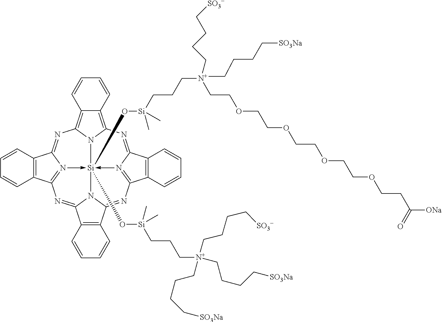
C12=C3N4C(=C1C=CC=C2)N=C1N2->[Si]45(O[Si](CCC[N+](CCCC[SO3Na])(CCCC[SO3-])CCCC[SO3Na])(C)C)(O[Si](CCC[N+](CCCC[SO3-])(CCOCCOCCOCCOCCC([ONa])=O)CCCC[SO3Na])(C)C)-N4=C(C6=C(C4=N3)C=CC=C6)N=C3N5C(=NC=2C2=C1C=CC=C2)C1=C3C=CC=C1
